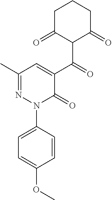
C1(C)=NN(C2=CC=C(OC)C=C2)C(=O)C(C(=O)C2C(=O)CCCC2=O)=C1
